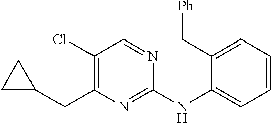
C1C(CC2=C(Cl)C=NC(NC3=CC=CC=C3C[Ph])=N2)C1
